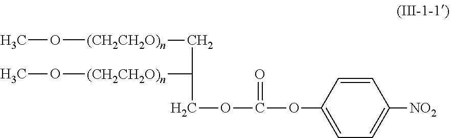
CO[(CH2CH2O)n]CC([(CH2CH2O)n]OC)COC(=O)OC1=CC=C([NO2])C=C1
